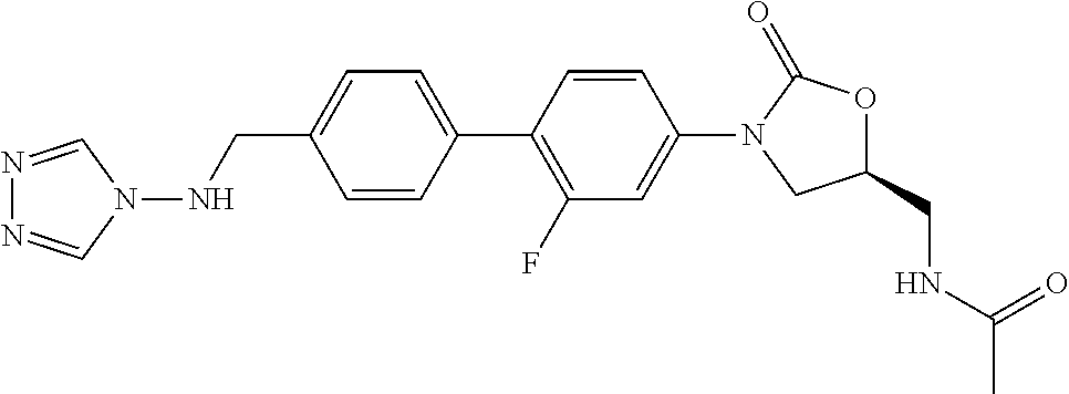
N1=CN(NCC2=CC=C(C3=C(F)C=C(N4CC(CNC(C)=O)OC4=O)C=C3)C=C2)C=N1
